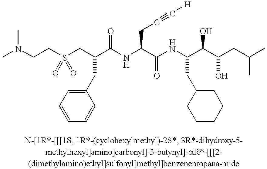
CN(CCS(CC(C(NC(C(NC(C(C(CC(C)C)O)O)CC1CCCCC1)=O)CC#C[H])=O)CC1=CC=CC=C1)(=O)=O)C
